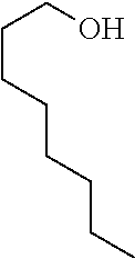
OCCCCCCCC
